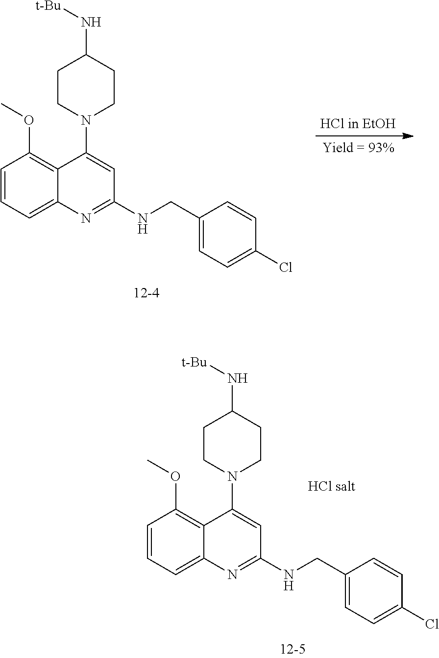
C1=CC=C2C(=C1OC)C(N1CCC(N[t-Bu])CC1)=CC(NCC1=CC=C(Cl)C=C1)=N2.C1=CC=C2C(=C1OC)C(N1CCC(N[t-Bu])CC1)=CC(NCC1=CC=C(Cl)C=C1)=N2
